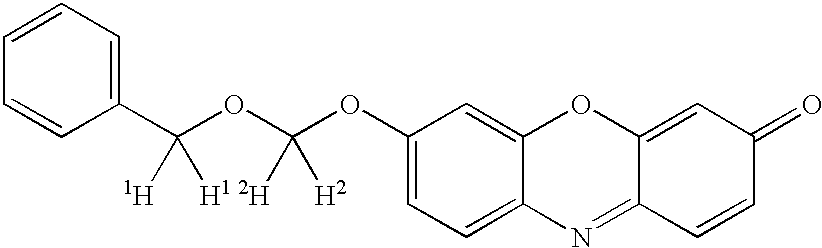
C1(C(OC(OC2=CC=C3C(=C2)OC2=CC(=O)C=CC2=N3)([D])[H2])([H])[H1])=CC=CC=C1
